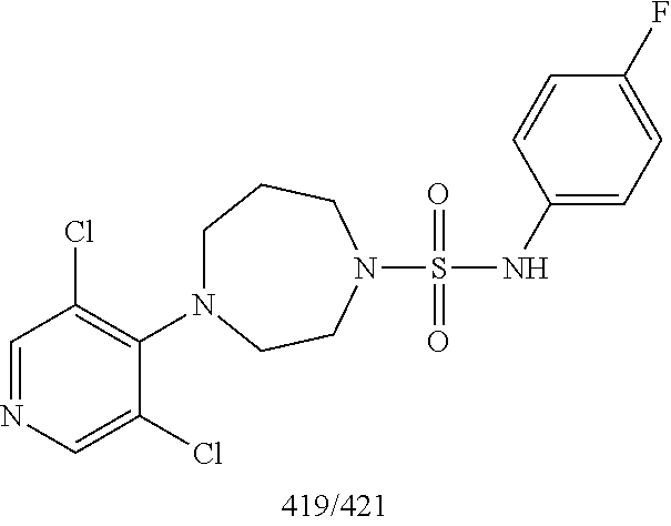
C1=NC=C(Cl)C(N2CCCN(S(=O)(=O)NC3=CC=C(F)C=C3)CC2)=C1Cl
